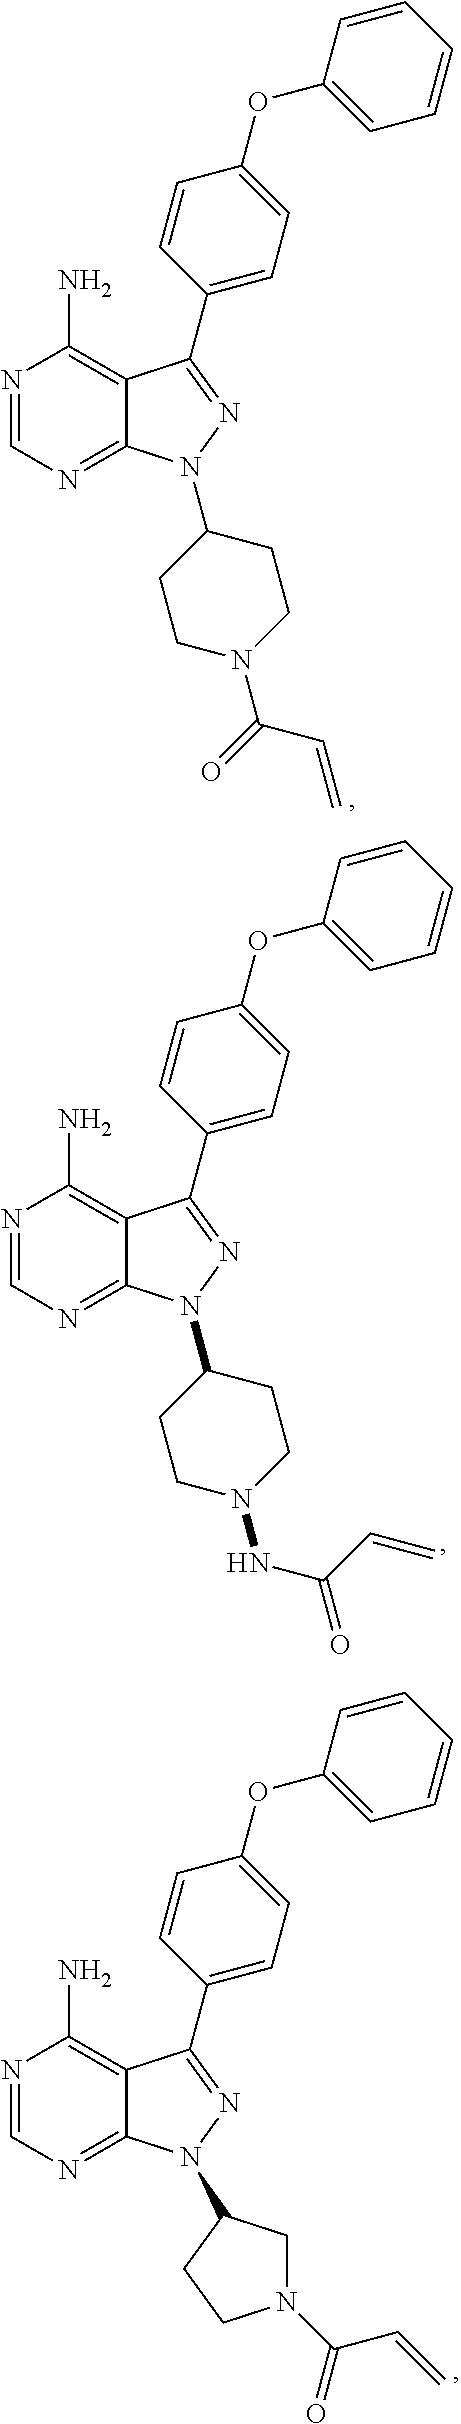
N1=CN=C2C(=C1N)C(C1=CC=C(OC3=CC=CC=C3)C=C1)=NN2C1CCN(C(=O)C=C)CC1.N1=CN=C2C(=C1N)C(C1=CC=C(OC3=CC=CC=C3)C=C1)=NN2C1CCN(NC(=O)C=C)CC1.N1=CN=C2C(=C1N)C(C1=CC=C(OC3=CC=CC=C3)C=C1)=NN2C1CN(C(C=C)=O)CC1
